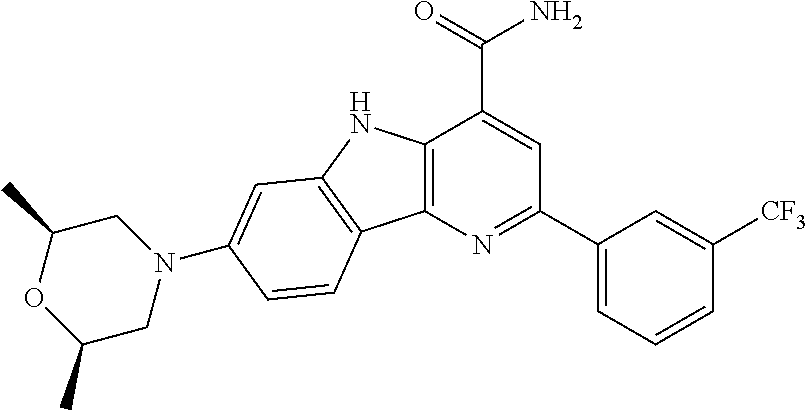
C12=C(N=C(C3=CC=CC([CF3])=C3)C=C1C(N)=O)C1=C(N2)C=C(N2CC(C)OC(C)C2)C=C1
